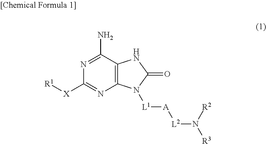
N1=C(N)C2=C(N=C1[X][R1])N([L1][A][L2]N([R3])[R2])C(=O)N2
